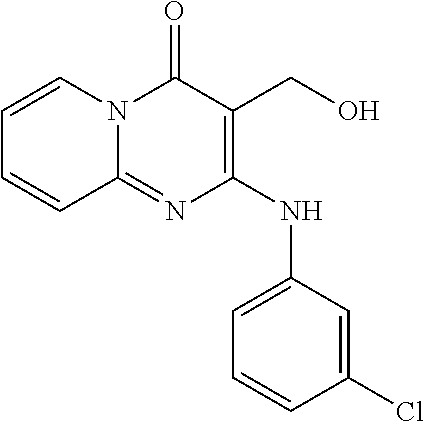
C1=CN2C(=NC(NC3=CC=CC(Cl)=C3)=C(CO)C2=O)C=C1
